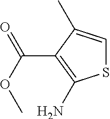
S1C=C(C)C(C(OC)=O)=C1N
